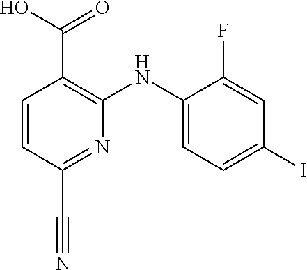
C1(F)=CC(I)=CC=C1NC1=C(C(O)=O)C=CC(C#N)=N1
